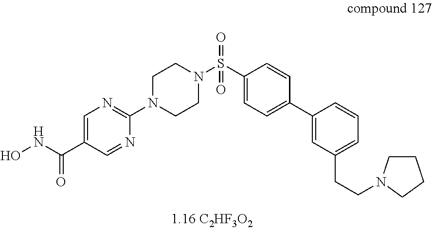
C1=C(C(NO)=O)C=NC(N2CCN(S(C3=CC=C(C4=CC(CCN5CCCC5)=CC=C4)C=C3)(=O)=O)CC2)=N1
